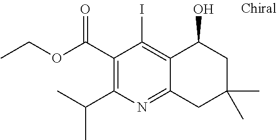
C1(C(OCC)=O)=C(C(C)C)N=C2C(=C1I)C(O)CC(C)(C)C2
